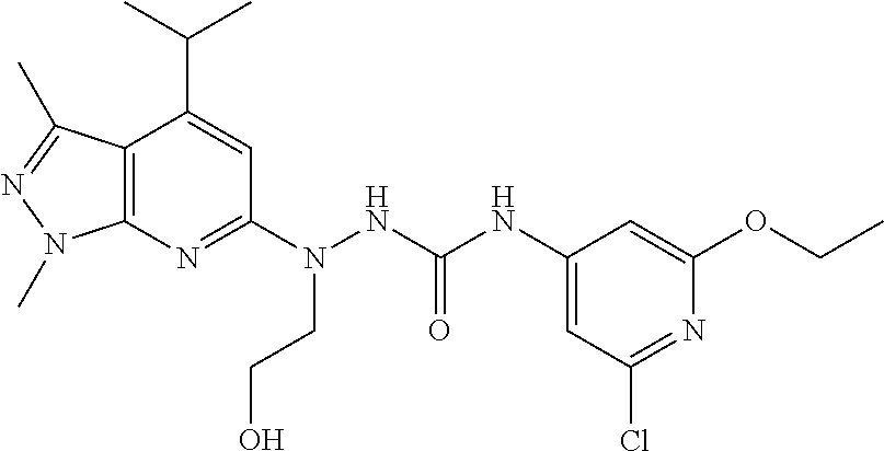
C12=C(N=C(N(CCO)NC(NC3=CC(Cl)=NC(OCC)=C3)=O)C=C1C(C)C)N(C)N=C2C
